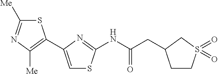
S1C([Me])=NC([Me])=C1C1=CSC(NC(CC2CCS(=O)(=O)C2)=O)=N1
